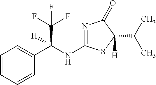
N1=C(NC(C2=CC=CC=C2)(C(F)(F)F)[H])SC([H])(C(C)C)C1=O
